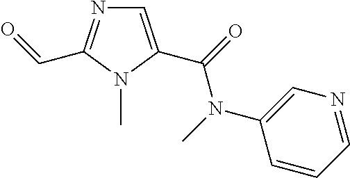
C1=C(C(=O)N(C)C2=CN=CC=C2)N(C)C(C=O)=N1
